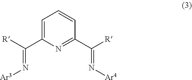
C1=C(C([R])=N[Ar3])N=C(C([R])=N[Ar4])C=C1
